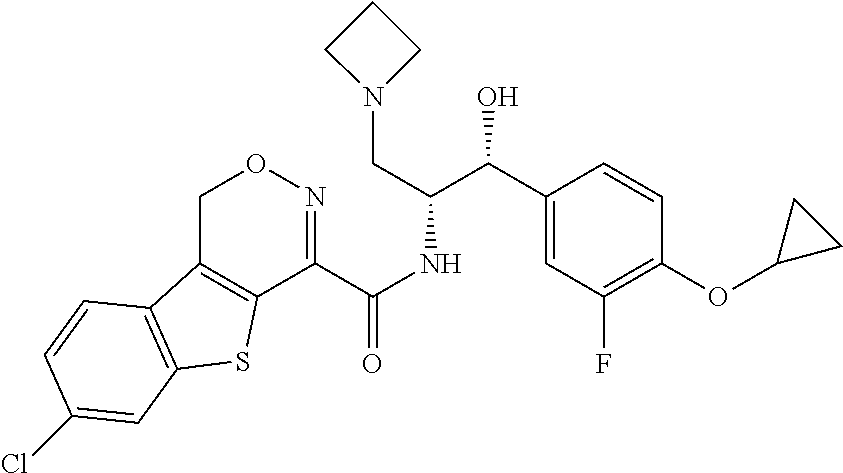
C12=C(CON=C1C(NC(C(C1=CC(F)=C(OC3CC3)C=C1)O)CN1CCC1)=O)C1=C(S2)C=C(Cl)C=C1
